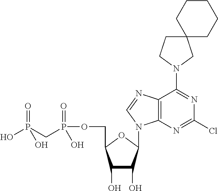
C1(O)C(O)C(N2C3=C(C(N4CC5(CC4)CCCCC5)=NC(Cl)=N3)N=C2)OC1COP(CP(=O)(O)O)(=O)O
